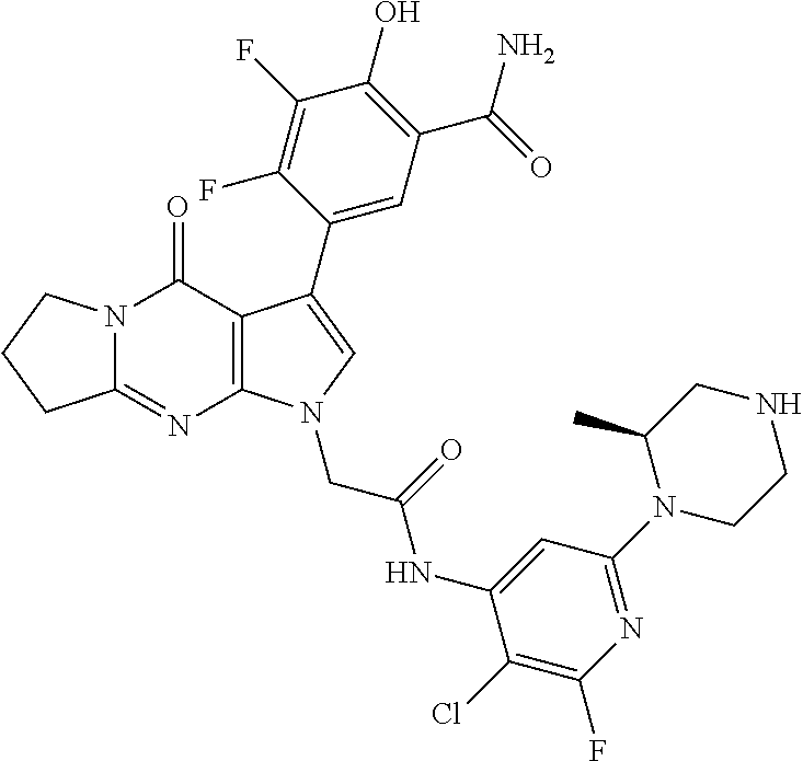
C12=NC3=C(C(=O)N1CCC2)C(C1=CC(C(=O)N)=C(O)C(F)=C1F)=CN3CC(=O)NC1=CC(N2CCNCC2C)=NC(F)=C1Cl
